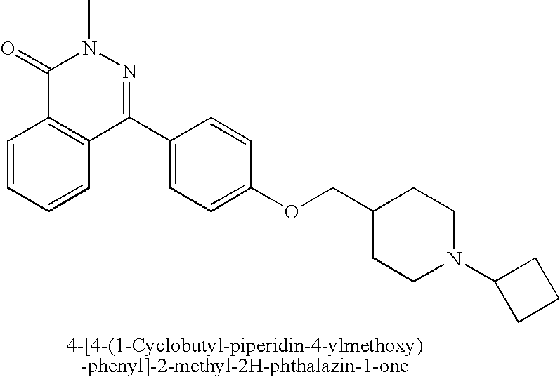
C1(=O)C2=C(C(C3=CC=C(OCC4CCN(C5CCC5)CC4)C=C3)=NN1C)C=CC=C2
